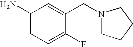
C1(N)=CC=C(F)C(CN2CCCC2)=C1
